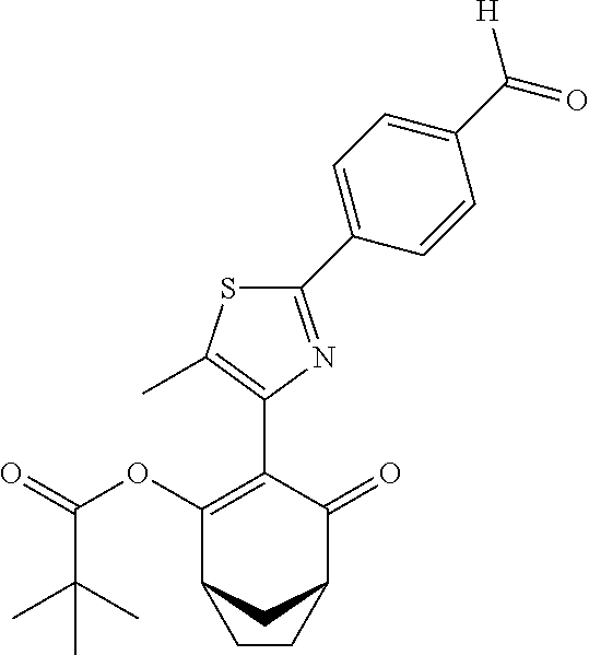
C1(C2=CC=C(C([H])=O)C=C2)=NC(C2=C(OC(=O)C(C)(C)C)C3CC(C2=O)CC3)=C(C)S1
